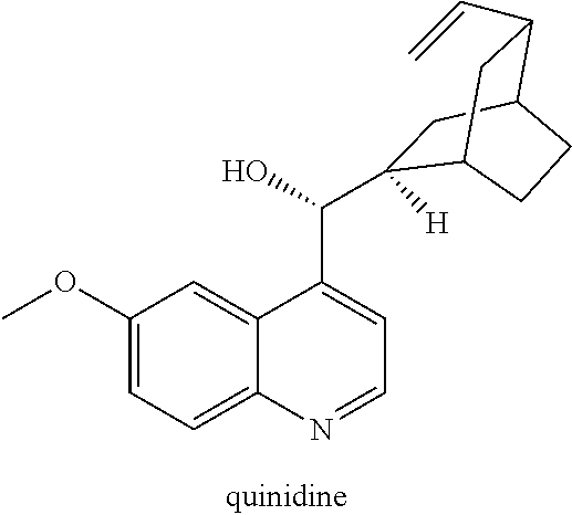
C1(OC)=CC=C2C(=C1)C(C(O)C1([H])CC3C(C=C)CC1CC3)=CC=N2
